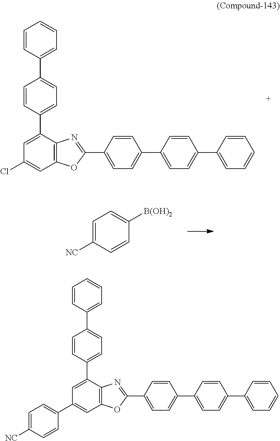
C1(C2=NC3=C(O2)C=C(Cl)C=C3C2=CC=C(C3=CC=CC=C3)C=C2)=CC=C(C2=CC=C(C3=CC=CC=C3)C=C2)C=C1.C1=C([NC])C=CC([B(OH)2])=C1.C1(C2=NC3=C(O2)C=C(C2=CC=C([NC])C=C2)C=C3C2=CC=C(C3=CC=CC=C3)C=C2)=CC=C(C2=CC=C(C3=CC=CC=C3)C=C2)C=C1
